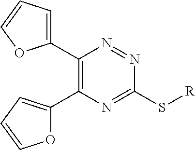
C1(C2=C(C3=CC=CO3)N=C(S[R])N=N2)=CC=CO1
